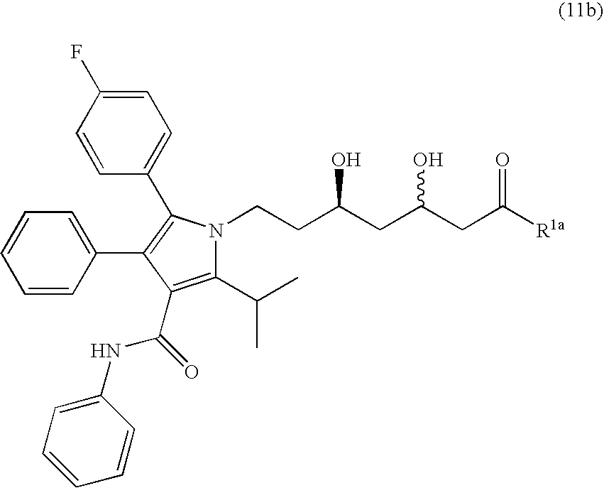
C(CC(CC(CC([R1a])=O)O)O)N1C(C(C)C)=C(C(NC2=CC=CC=C2)=O)C(C2=CC=CC=C2)=C1C1=CC=C(F)C=C1
